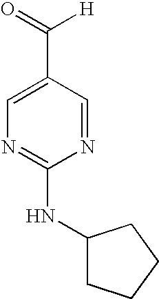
C1=C(C(=O)[H])C=NC(NC2CCCC2)=N1
